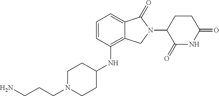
N1C(=O)C(N2CC3=C(NC4CCN(CCCN)CC4)C=CC=C3C2=O)CCC1=O
